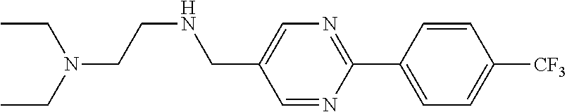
C1=NC(C2=CC=C([CF3])C=C2)=NC=C1CNCCN(CC)CC
